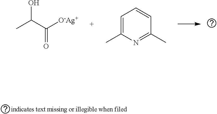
OC(C([O-Ag+])=O)C.C1=C(C)N=C(C)C=C1
